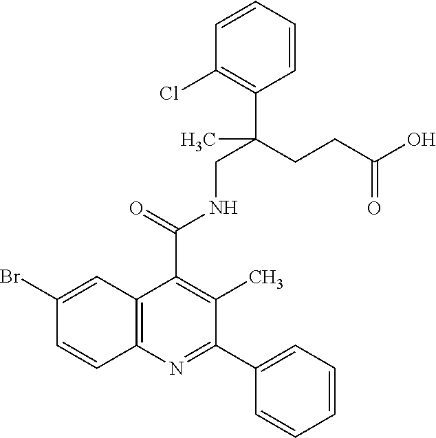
C1=CC2=C(C=C1Br)C(C(=O)NCC(CCC(O)=O)(C1=C(Cl)C=CC=C1)C)=C(C)C(C1=CC=CC=C1)=N2
